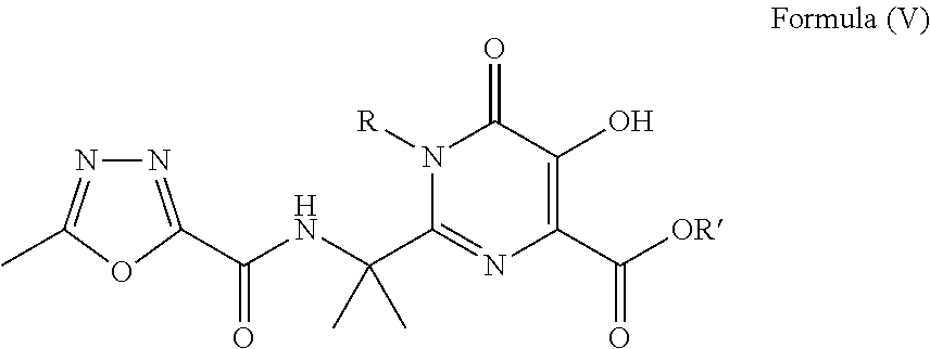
N1=C(C(NC(C2=NC(C([OR])=O)=C(O)C(=O)N2[R])(C)C)=O)OC(C)=N1
